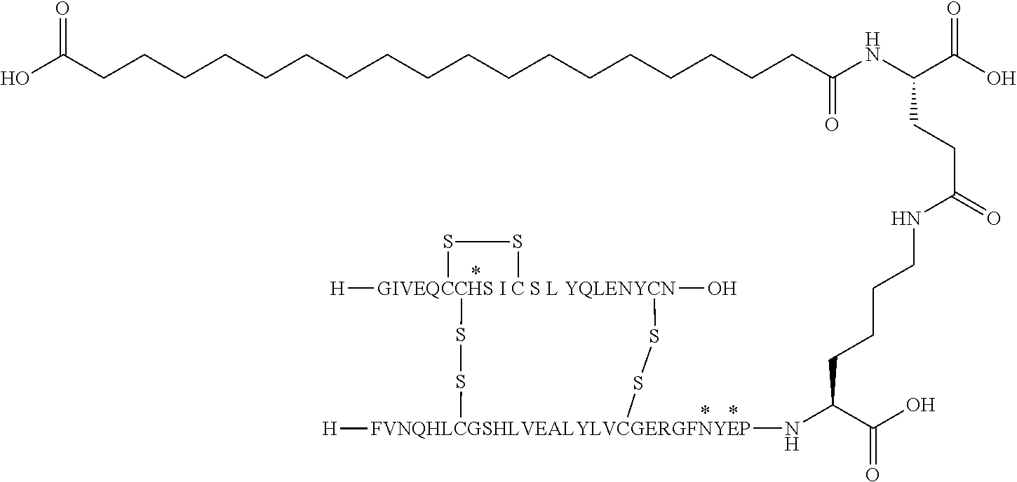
[GIVEQCCHS I C S L YQLENYCN]12([H])(O)(SS[FVNQHLCGSHLVEALYLVCGERGFNYEP]([H])(NC(C(O)=O)CCCCNC(CCC(NC(CCCCCCCCCCCCCCCCCCC(O)=O)=O)C(O)=O)=O)SS1)SS2
